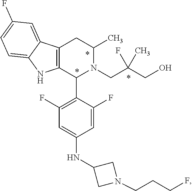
C1=C2C(=CC(F)=C1)C1=C(N2)C(C2=C(F)C=C(NC3CN(CCCF)C3)C=C2F)N(CC(F)(C)CO)C(C)C1
